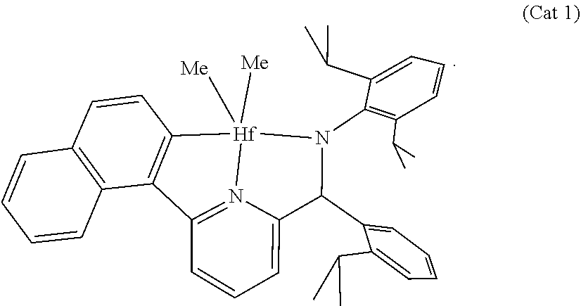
[Hf]12([Me])([Me])C3=C(C4=C(C=C3)C=CC=C4)C3=N1C(=CC=C3)C(C1=CC=CC=C1C(C)C)N2C1=C(C(C)C)C=CC=C1C(C)C
